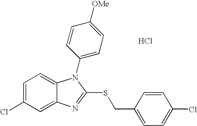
C1=C(Cl)C=C2C(=C1)N(C1=CC=C([OMe])C=C1)C(SCC1=CC=C(Cl)C=C1)=N2.Cl
